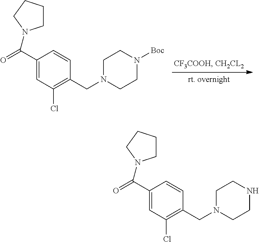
C1(C(=O)N2CCCC2)=CC(Cl)=C(CN2CCN([Boc])CC2)C=C1.C1(C(=O)N2CCCC2)=CC(Cl)=C(CN2CCNCC2)C=C1
